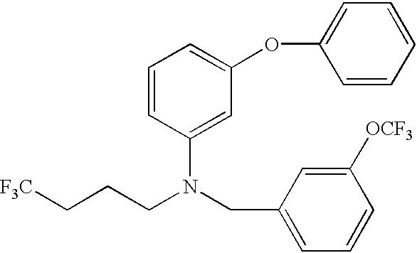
[F3C]CCCN(CC1=CC=CC([OCF3])=C1)C1=CC(OC2=CC=CC=C2)=CC=C1
